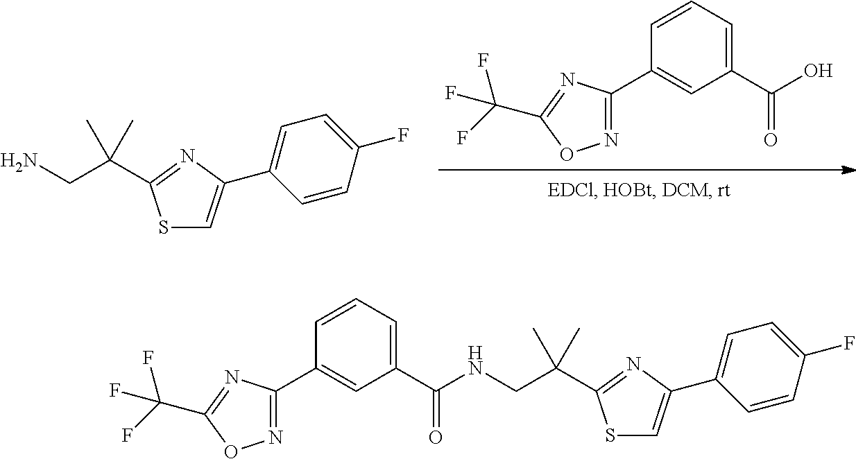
C1(C2=NOC(C(F)(F)F)=N2)=CC(C(O)=O)=CC=C1.C1=CC(F)=CC=C1C1=CSC(C(CN)(C)C)=N1.C1(C2=NOC(C(F)(F)F)=N2)=CC(C(=O)NCC(C2=NC(C3=CC=C(F)C=C3)=CS2)(C)C)=CC=C1
